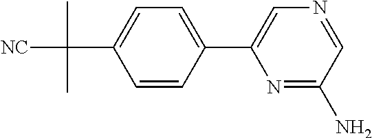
C1=C(C2=CC=C(C([NC])(C)C)C=C2)N=C(N)C=N1
